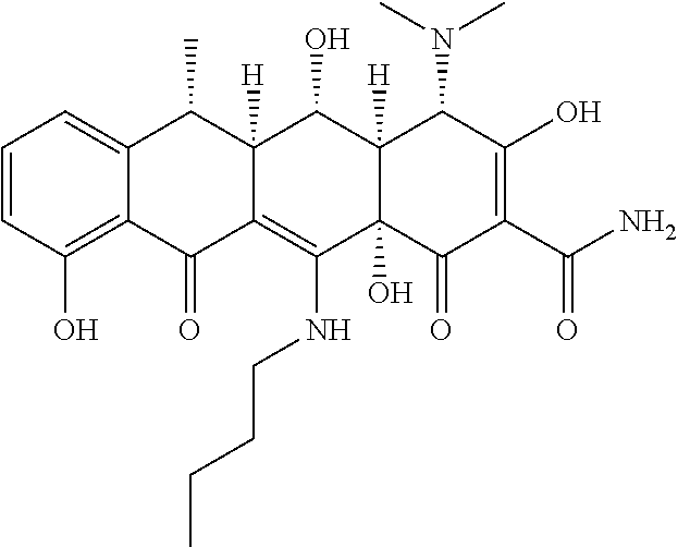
C1=CC(O)=C2C(=C1)C(C)C1([H])C(=C(NCCCC)C3(O)C([H])(C1O)C(N(C)C)C(O)=C(C(N)=O)C3=O)C2=O
